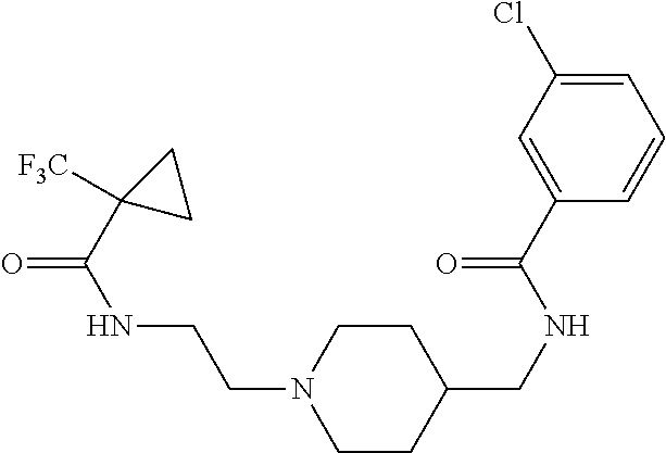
C(NCCN1CCC(CNC(C2=CC(Cl)=CC=C2)=O)CC1)(=O)C1([F3C])CC1
